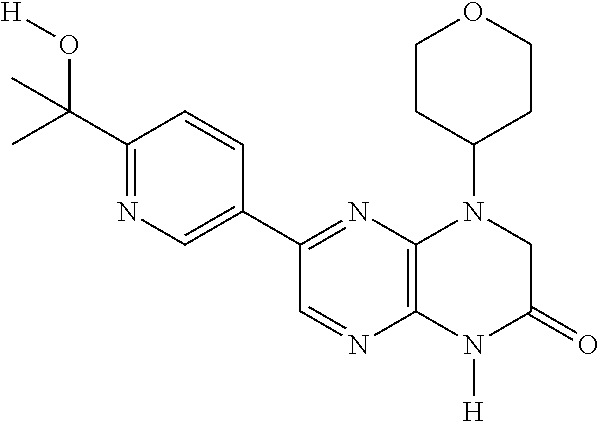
C1(C(O[H])(C)C)=NC=C(C2=NC3=C(N=C2)N([H])C(=O)CN3C2CCOCC2)C=C1
